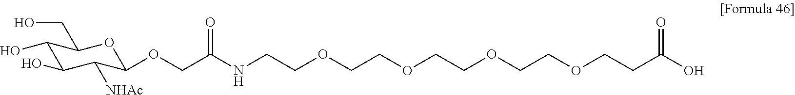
C1(O)C(O)C([NHAc])C(OCC(NCCOCCOCCOCCOCCC(=O)O)=O)OC1CO
